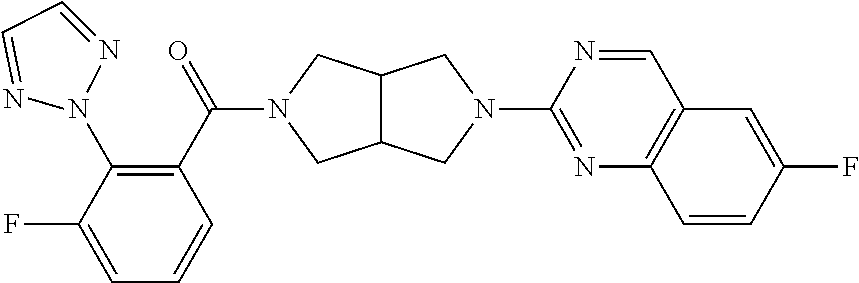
C1(C(=O)N2CC3C(C2)CN(C2=NC4=C(C=N2)C=C(F)C=C4)C3)=C(N2N=CC=N2)C(F)=CC=C1
